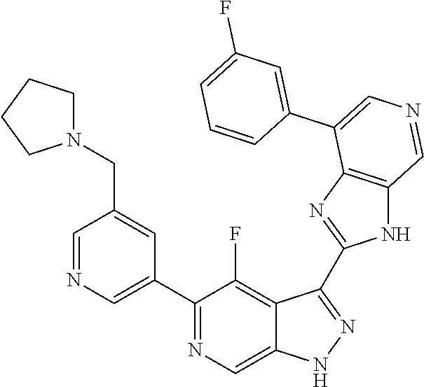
C1(C2=CN=CC(CN3CCCC3)=C2)=NC=C2C(=C1F)C(C1=NC3=C(N1)C=NC=C3C1=CC(F)=CC=C1)=NN2
